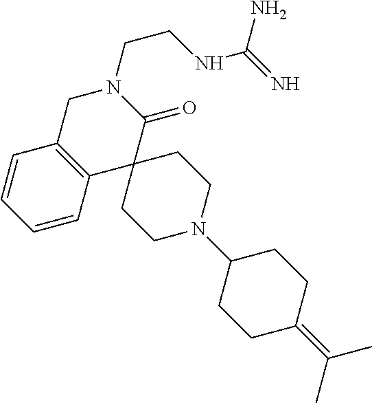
C1C2=C(C3(C(=O)N1CCNC(=N)N)CCN(C1CCC(=C(C)C)CC1)CC3)C=CC=C2
